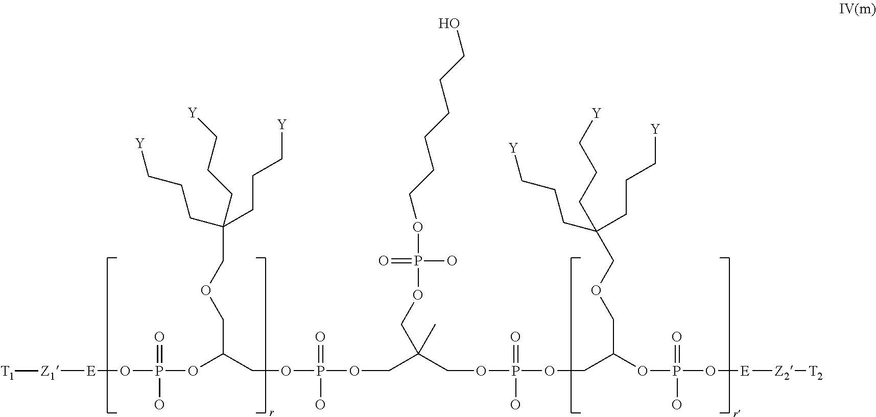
O(P(=O)(O)OC(COCC(CCC[Y])(CCC[Y])CCC[Y])COP(=O)(O)OCC(COP(=O)(O)OCC(OP(=O)(O)O[E][Z2][T2])COCC(CCC[Y])(CCC[Y])CCC[Y])(C)COP(OCCCCCCO)(O)=O)[E][Z1][T1]
